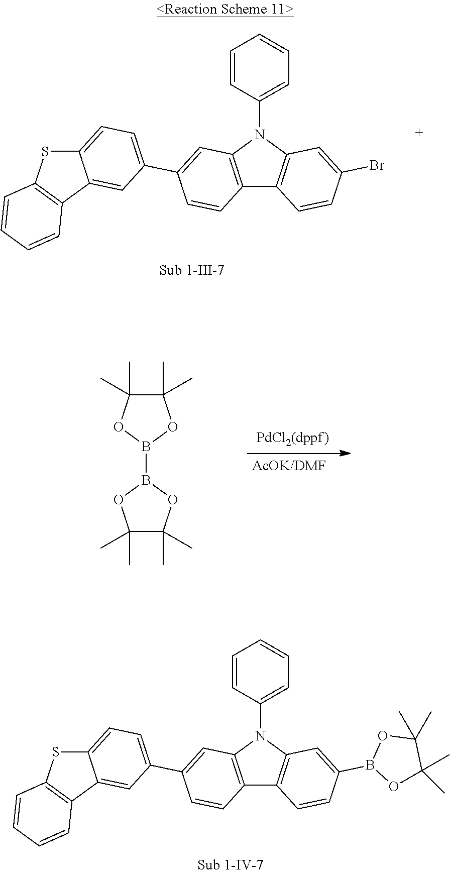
C12=C(N(C3=CC=CC=C3)C3=C1C=CC(B1OC(C)(C)C(C)(C)O1)=C3)C=C(C1=CC=C3C(=C1)C1=C(S3)C=CC=C1)C=C2.C12=C(N(C3=CC=CC=C3)C3=C1C=CC(Br)=C3)C=C(C1=CC=C3C(=C1)C1=C(S3)C=CC=C1)C=C2.C1(C)(C)C(C)(C)OB(B2OC(C)(C)C(C)(C)O2)O1
